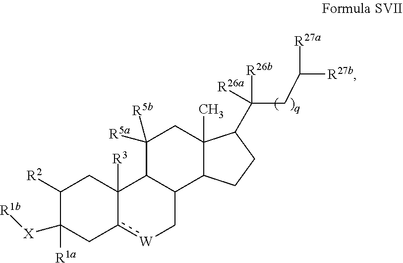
[R1a]C1([X][R1b])C([R2])CC2([R3])C3C([R5a])([R5b])CC4(C)C(C([R26a])(CC([R27b])[R27a])[R26b])CCC4C3C[W]c2C1
